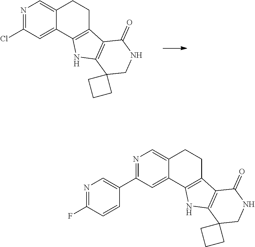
ClC1=NC=C2C(=C1)C1=C(CC2)C2=C(N1)C1(CNC2=O)CCC1.FC1=NC=C(C2=NC=C3C(=C2)C2=C(CC3)C3=C(N2)C2(CNC3=O)CCC2)C=C1
